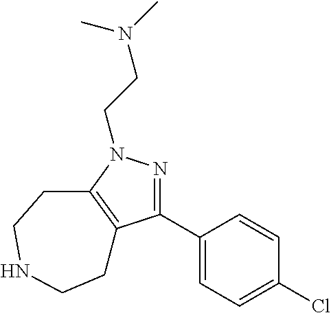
C(N1N=C(C2=CC=C(Cl)C=C2)C2=C1CCNCC2)CN(C)C
